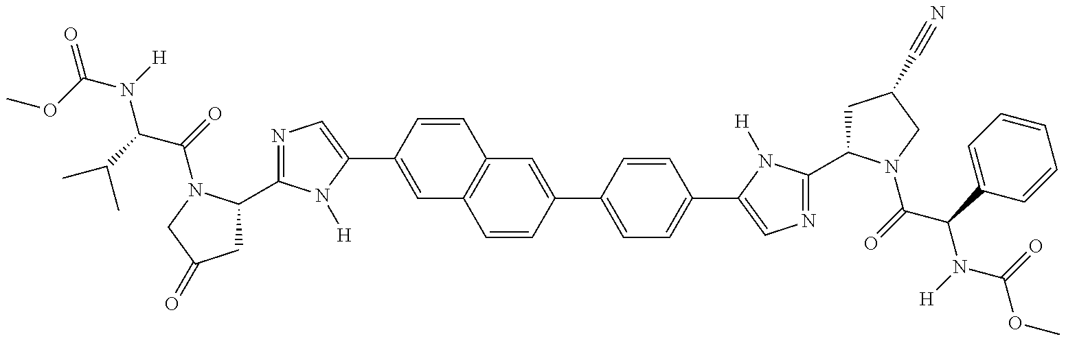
N1=C(C2CC(=O)CN2C(C(N(C(=O)OC)[H])C(C)C)=O)N([H])C(C2=CC3=C(C=C2)C=C(C2=CC=C(C4=CN=C(C5CC(C#N)CN5C(C(N(C(OC)=O)[H])C5=CC=CC=C5)=O)N4[H])C=C2)C=C3)=C1
